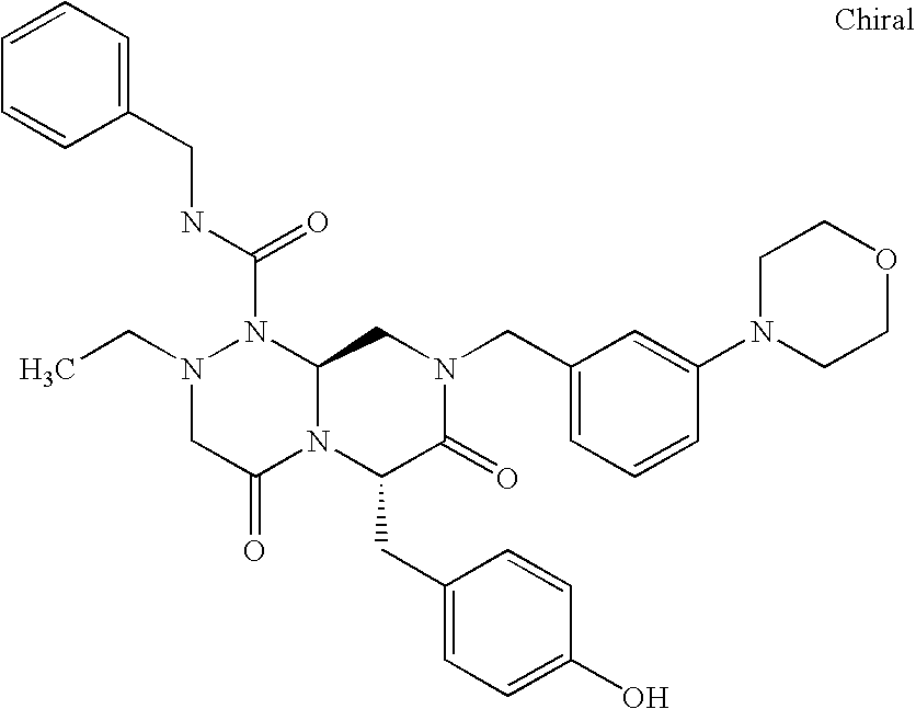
N(C(N1N(CC)CC(=O)N2C1CN(CC1=CC=CC(N3CCOCC3)=C1)C(=O)C2CC1=CC=C(O)C=C1)=O)CC1=CC=CC=C1
